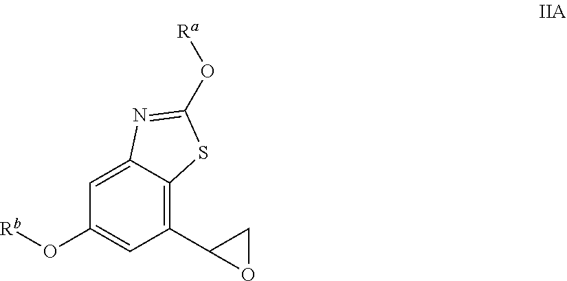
C1=C2C(=C(C3OC3)C=C1O[Rb])SC(O[Ra])=N2
